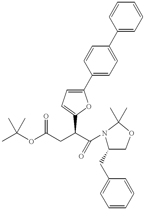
CC(OC(CC(C(N1C(CC2=CC=CC=C2)COC1(C)C)=O)C1=CC=C(C2=CC=C(C3=CC=CC=C3)C=C2)O1)=O)(C)C
